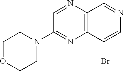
N1(C2=NC3=C(N=C2)C=NC=C3Br)CCOCC1
